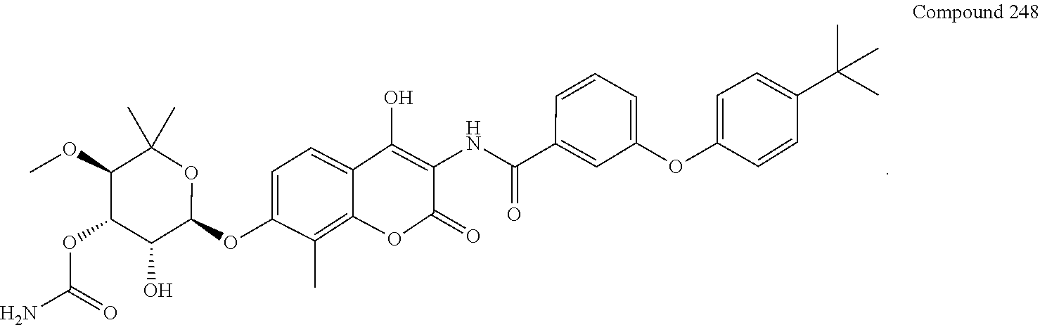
C1=C(C(C)(C)C)C=CC(OC2=CC=CC(C(=O)NC3=C(O)C4=CC=C(OC5OC(C)(C)C(OC)C(OC(N)=O)C5O)C(C)=C4OC3=O)=C2)=C1
